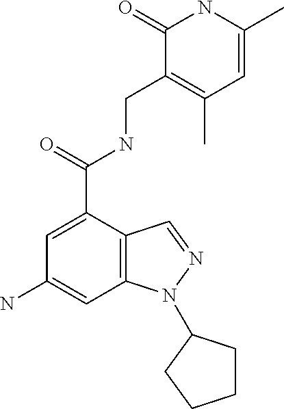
C1(N)=CC2=C(C(C(=O)NCC3=C(C)C=C(C)NC3=O)=C1)C=NN2C1CCCC1
